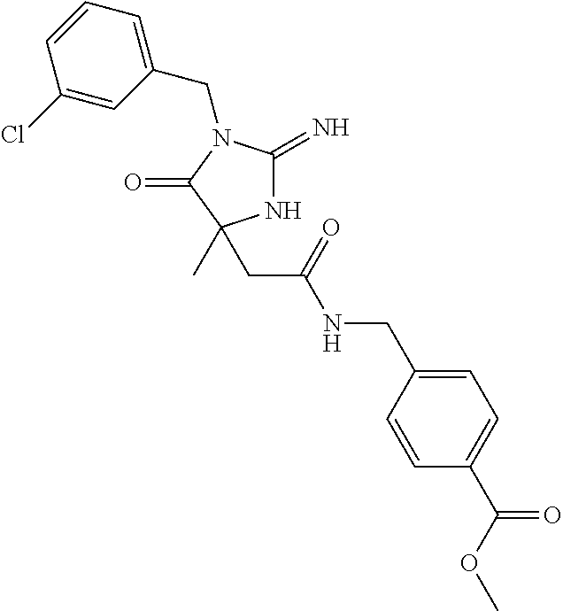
N1C(=N)N(CC2=CC=CC(Cl)=C2)C(=O)C1(C)CC(NCC1=CC=C(C(OC)=O)C=C1)=O
